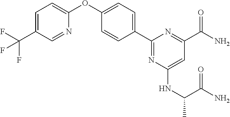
C1(C2=CC=C(OC3=CC=C(C(F)(F)F)C=N3)C=C2)=NC(NC(C(=O)N)C)=CC(C(=O)N)=N1
